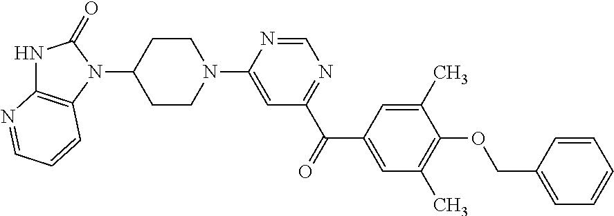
N1C2=C(N(C3CCN(C4=CC(C(=O)C5=CC(C)=C(OCC6=CC=CC=C6)C(C)=C5)=NC=N4)CC3)C1=O)C=CC=N2
